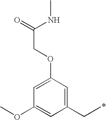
C1(CC)=CC(OCC(=O)NC)=CC(OC)=C1
